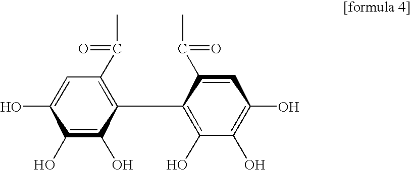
C1=C(O)C(O)=C(O)C(C2=C(O)C(O)=C(O)C=C2C(C)=O)=C1C(C)=O
